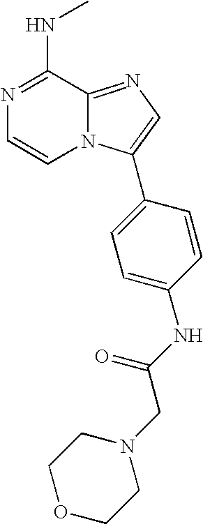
N1=C(NC)C2=NC=C(C3=CC=C(NC(CN4CCOCC4)=O)C=C3)N2C=C1
